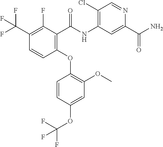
C1(C(F)(F)F)=C(F)C(C(NC2=C(Cl)C=NC(C(N)=O)=C2)=O)=C(OC2=C(OC)C=C(OC(F)(F)F)C=C2)C=C1
